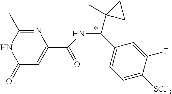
N1=C(C)NC(=O)C=C1C(=O)NC(C1=CC=C([SCF3])C(F)=C1)C1(C)CC1
